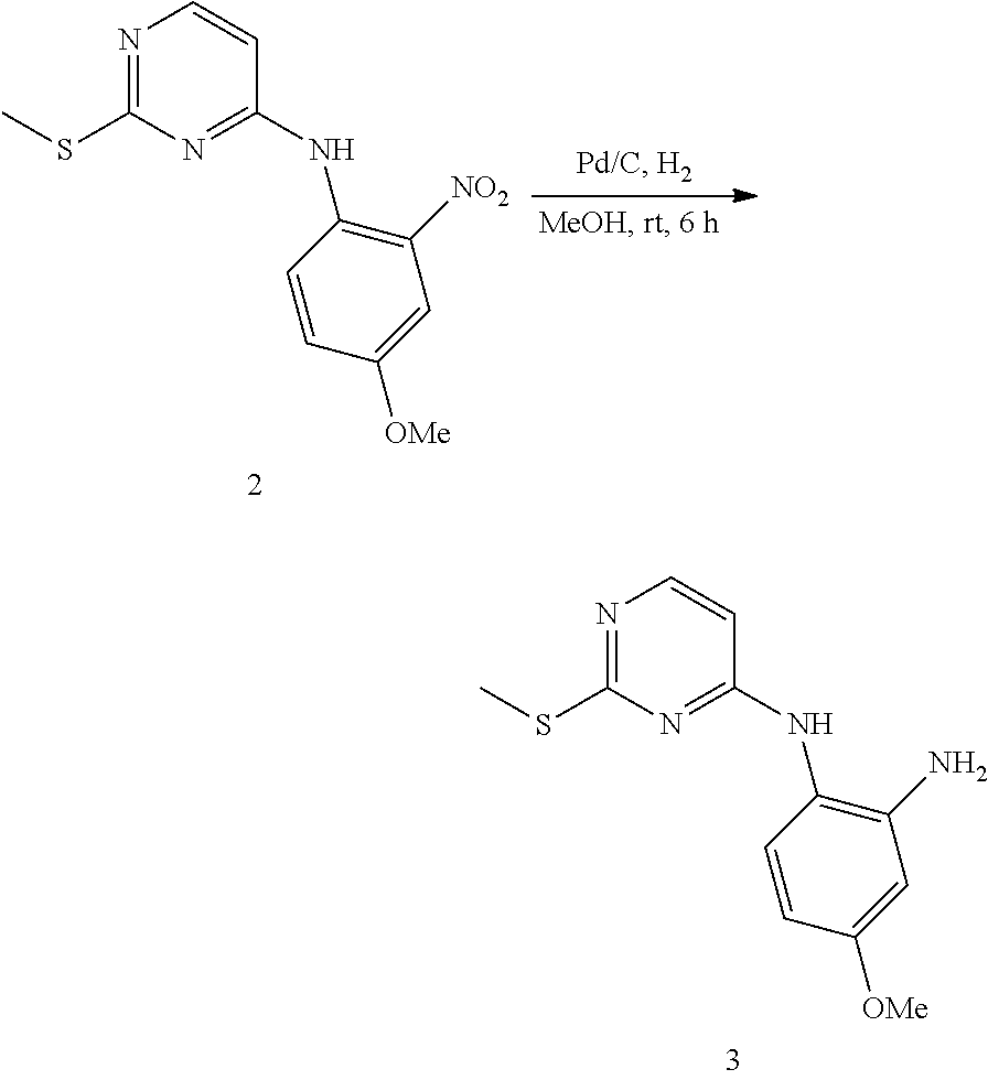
C1(N)=C(NC2=NC(SC)=NC=C2)C=CC([OMe])=C1.C1([NO2])=C(NC2=NC(SC)=NC=C2)C=CC([OMe])=C1
